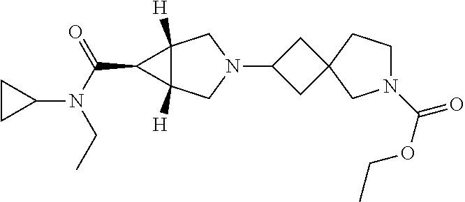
C1C(N2CC3([H])C([H])(C2)C3C(N(C2CC2)CC)=O)CC12CN(C(OCC)=O)CC2
